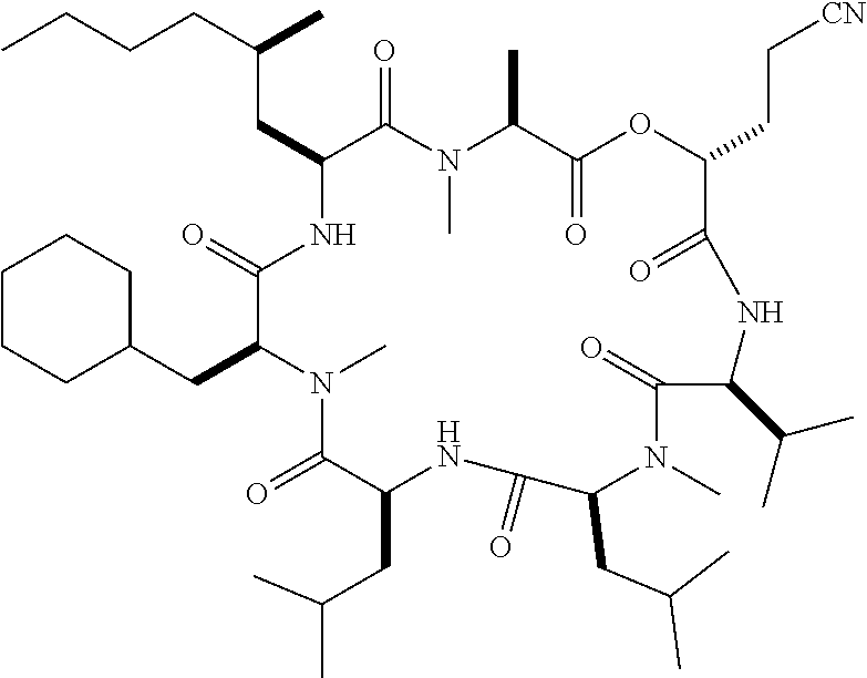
C(CC1NC(=O)C(CC2CCCCC2)N(C)C(=O)C(CC(C)C)NC(=O)C(CC(C)C)N(C)C(=O)C(C(C)C)NC(=O)C(CC[CN])OC(=O)C(C)N(C)C1=O)(CCCC)C
